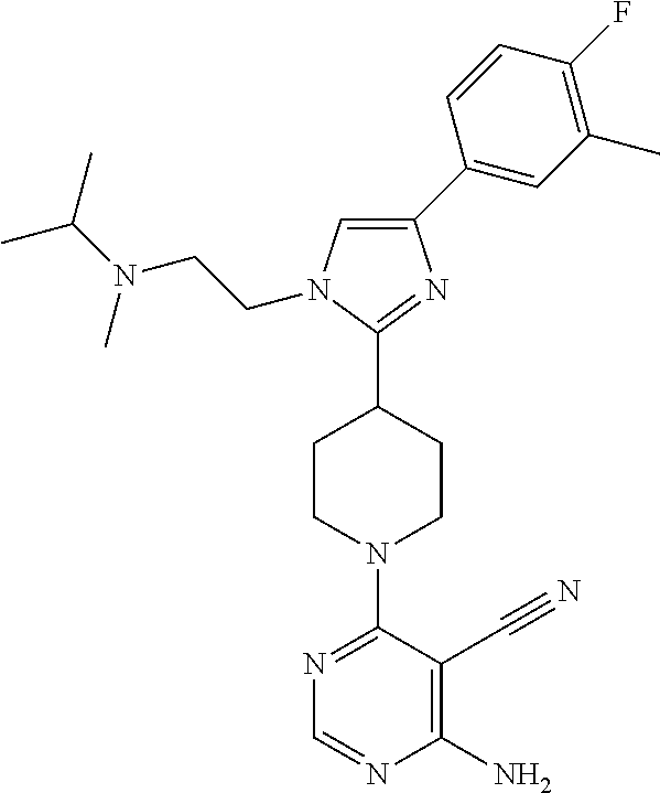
N1=C(N2CCC(C3=NC(C4=CC(C)=C(F)C=C4)=CN3CCN(C(C)C)C)CC2)C(C#N)=C(N)N=C1
